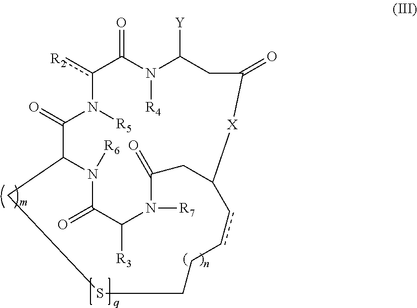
[R2]c1C(=O)N([R4])C([Y])CC(=O)[X]C2CC(=O)N([R7])C([R3])C(=O)N([R6])C(C(=O)N1[R5])CSCCcc2
